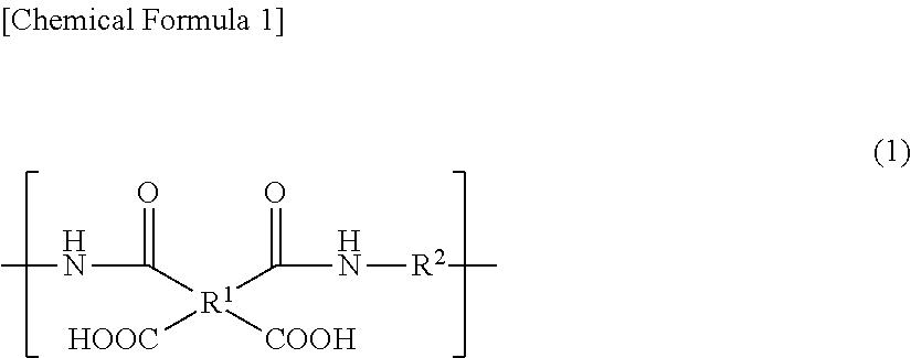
CNC([R1]([HOOC])([COOH])C(N[R2]C)=O)=O
